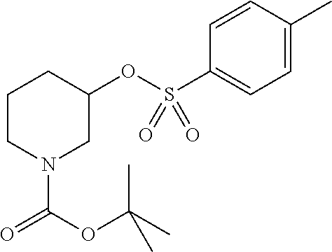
C1CN(C(=O)OC(C)(C)C)CC(OS(C2=CC=C(C)C=C2)(=O)=O)C1
